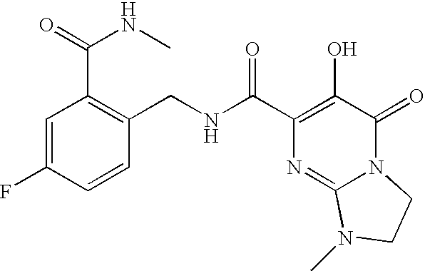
C1(CNC(C2=C(O)C(=O)N3C(=N2)N(C)CC3)=O)=C(C(NC)=O)C=C(F)C=C1
